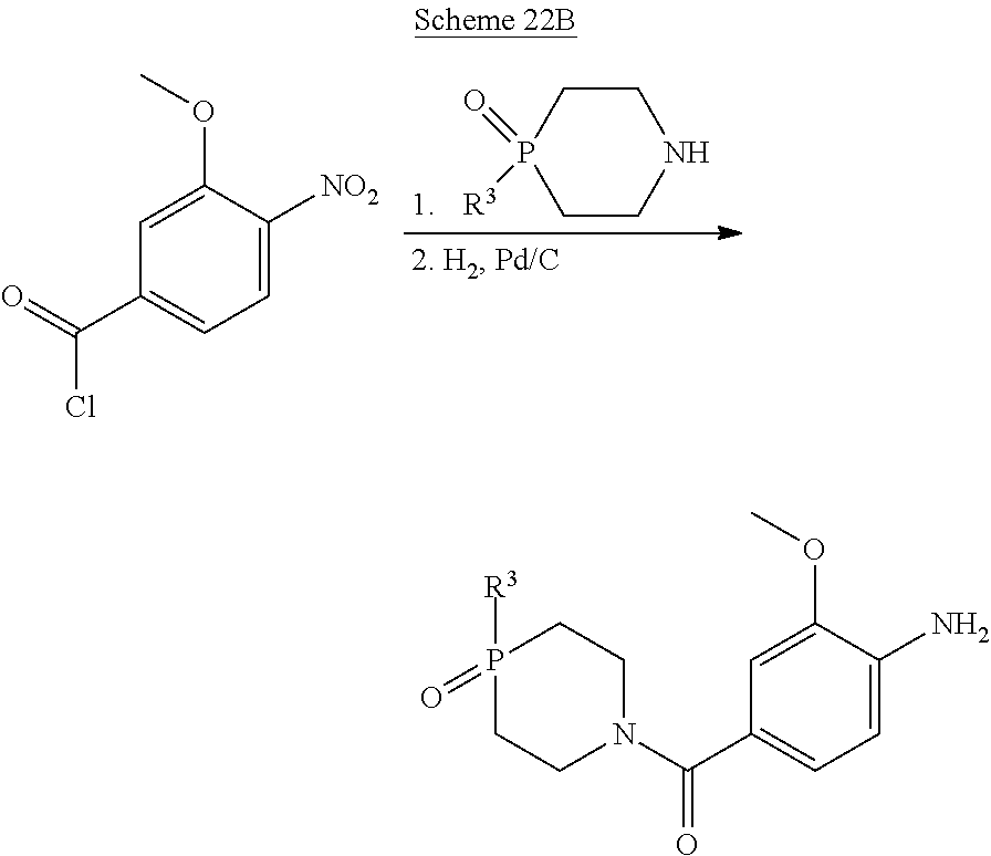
C1CNCCP1(=O)[R3].C1=C(OC)C([NO2])=CC=C1C(=O)Cl.C1=C(OC)C(N)=CC=C1C(N1CCP([R3])(=O)CC1)=O
